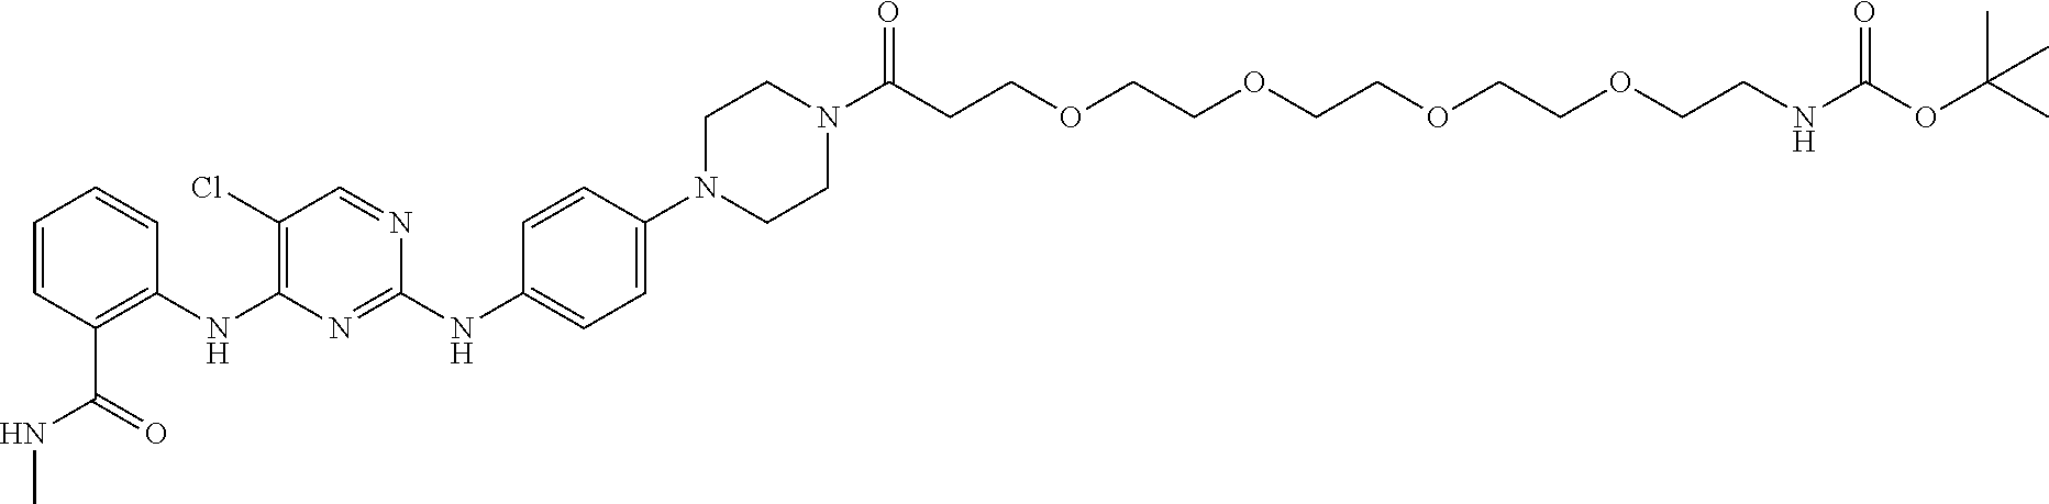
C1=CC(C(=O)NC)=C(NC2=C(Cl)C=NC(NC3=CC=C(N4CCN(C(CCOCCOCCOCCOCCNC(=O)OC(C)(C)C)=O)CC4)C=C3)=N2)C=C1
